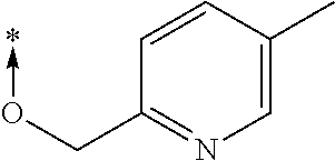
O(->*)CC1=NC=C(C)C=C1
